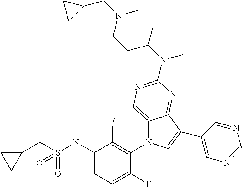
C12=CN=C(N(C3CCN(CC4CC4)CC3)C)N=C1C(C1=CN=CN=C1)=CN2C1=C(F)C(NS(CC2CC2)(=O)=O)=CC=C1F
